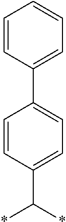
C1(C2=CC=C(C(*)*)C=C2)=CC=CC=C1
